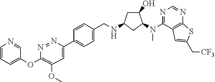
C1(OC2=CC=CN=C2)=C(OC)C=C(C2=CC=C(CNC3CC(O)C(N(C4=NC=NC5=C4C=C(C[CF3])S5)C)C3)C=C2)N=N1
